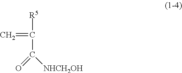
C(C([NHCH2OH])=O)([R5])=C
